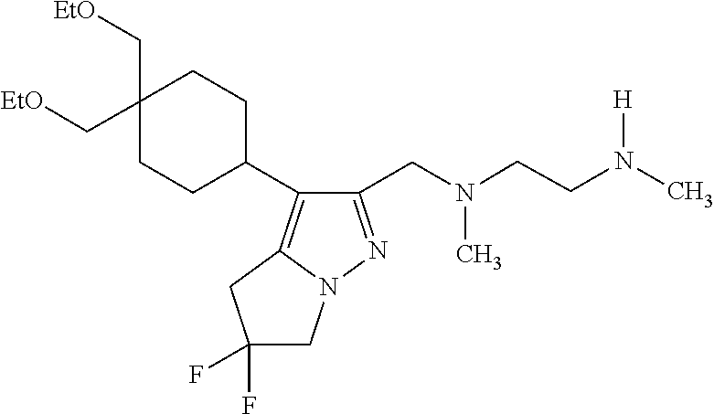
[H]N(C)CCN(C)CC1=NN2C(=C1C1CCC(C[EtO])(C[EtO])CC1)CC(F)(F)C2
